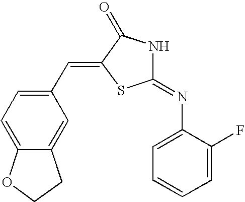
C1(C=C2SC(=NC3=CC=CC=C3F)NC2=O)=CC=C2C(=C1)CCO2
